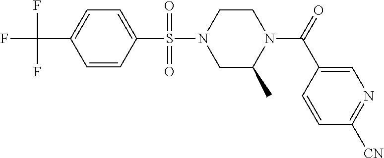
C1=C(S(N2CC(C)N(C(=O)C3=CN=C([CN])C=C3)CC2)(=O)=O)C=CC(C(F)(F)F)=C1
